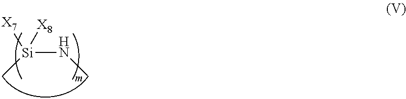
[Si](NC)(C)([X7])[X8]
